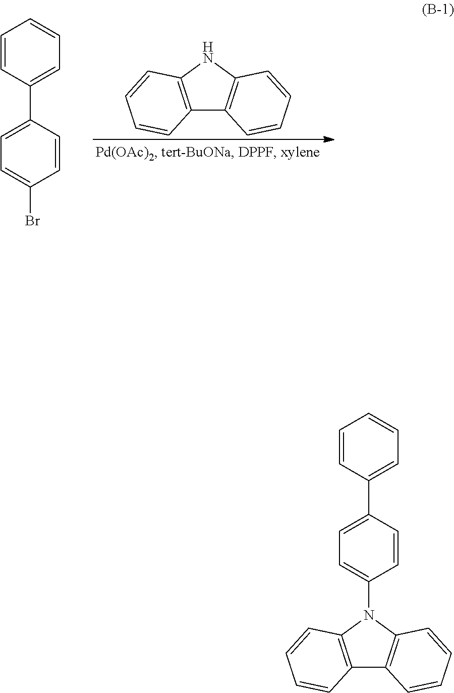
C1=CC(C2=CC=CC=C2)=CC=C1Br.C12=C(NC3=C1C=CC=C3)C=CC=C2.C1=CC(C2=CC=CC=C2)=CC=C1N1C2=C(C3=C1C=CC=C3)C=CC=C2
